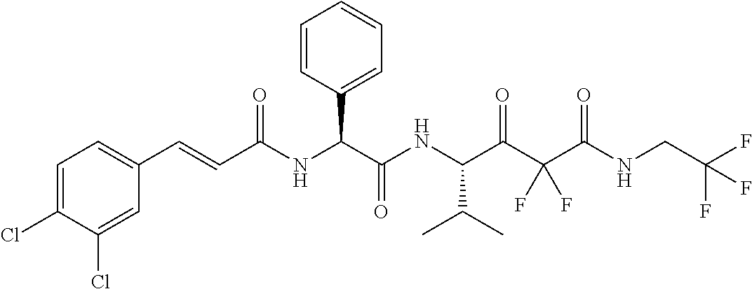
C1=C(Cl)C(Cl)=CC(C=CC(NC(C(NC(C(C(C(NCC(F)(F)F)=O)(F)F)=O)C(C)C)=O)C2=CC=CC=C2)=O)=C1
